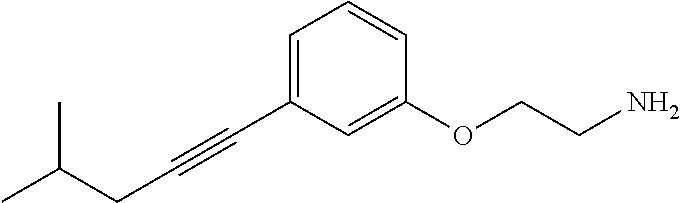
C(#CC1=CC=CC(OCCN)=C1)CC(C)C
